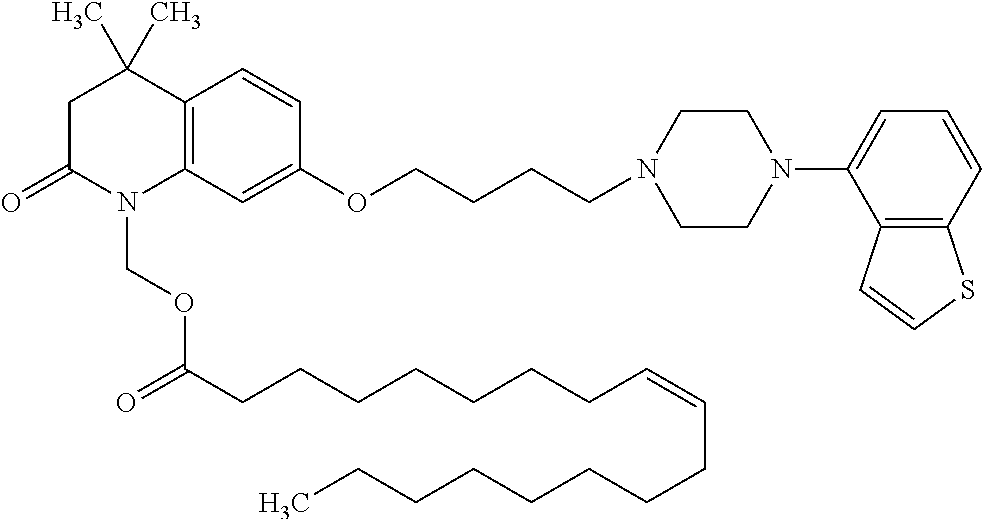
C1C(=O)N(COC(=O)CCCCCCCC=CCCCCCCCC)C2=C(C1(C)C)C=CC(OCCCCN1CCN(C3=CC=CC4=C3C=CS4)CC1)=C2
